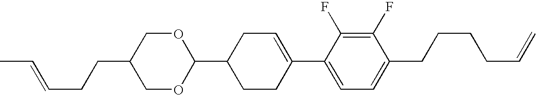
C1(F)=C(F)C(C2=CCC(C3OCC(CCC=CC)CO3)CC2)=CC=C1CCCCC=C
